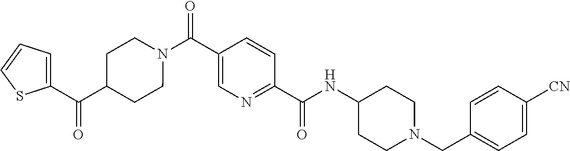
N(C(C1=NC=C(C(=O)N2CCC(C(C3=CC=CS3)=O)CC2)C=C1)=O)C1CCN(CC2=CC=C([CN])C=C2)CC1
